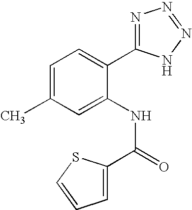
C(=O)(NC1=CC(C)=CC=C1C1=NN=NN1)C1=CC=CS1
